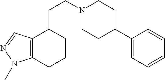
C12=C(CCCC1CCN1CCC(C3=CC=CC=C3)CC1)N(C)N=C2
